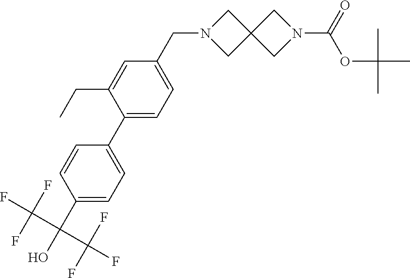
C1=CC(C(O)(C(F)(F)F)C(F)(F)F)=CC=C1C1=CC=C(CN2CC3(C2)CN(C(=O)OC(C)(C)C)C3)C=C1CC
